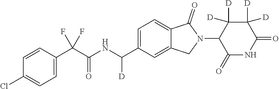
C1=CC(C(C(NC(C2=CC=C3C(=C2)CN(C2C(=O)NC(=O)C([D])([D])C2([D])[D])C3=O)[D])=O)(F)F)=CC=C1Cl
